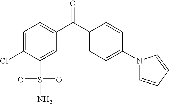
C1=C(Cl)C(S(N)(=O)=O)=CC(C(C2=CC=C(N3C=CC=C3)C=C2)=O)=C1
